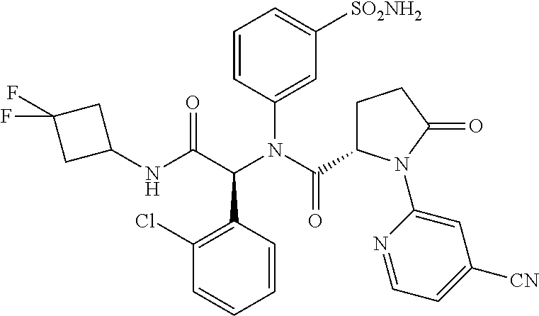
C1(Cl)=C(C(C(NC2CC(F)(F)C2)=O)N(C(C2CCC(=O)N2C2=CC([CN])=CC=N2)=O)C2=CC([SO2NH2])=CC=C2)C=CC=C1
